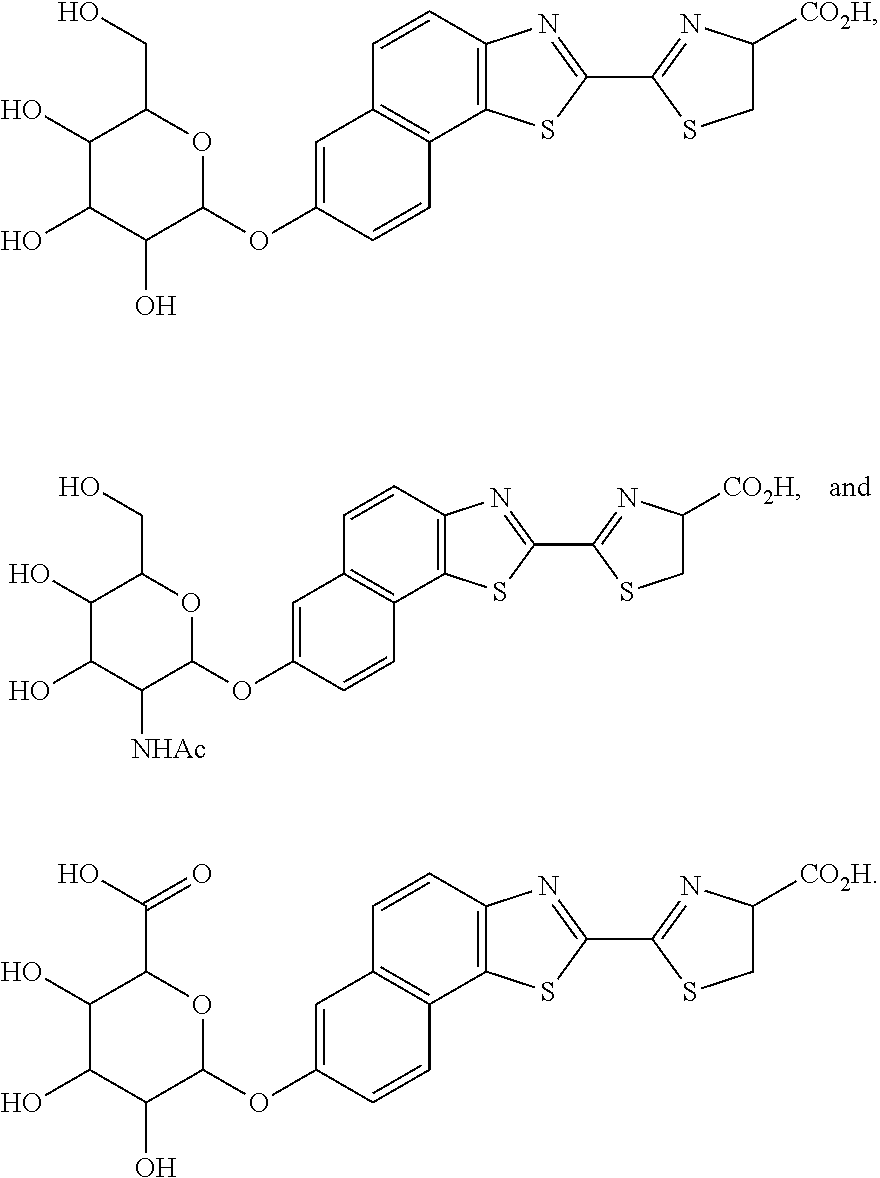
C1=CC2=C(C3=C1C=C(OC1OC(CO)C(O)C(O)C1O)C=C3)SC(C1=NC([CO2H])CS1)=N2.C1=CC2=C(C3=C1C=C(OC1OC(C(O)=O)C(O)C(O)C1O)C=C3)SC(C1=NC([CO2H])CS1)=N2.C1=CC2=C(C3=C1C=C(OC1OC(CO)C(O)C(O)C1[NHAc])C=C3)SC(C1=NC([CO2H])CS1)=N2
